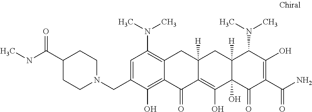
C1=C(CN2CCC(C(NC)=O)CC2)C(O)=C2C(=C1N(C)C)CC1([H])C(=C(O)C3(O)C([H])(C1)C(N(C)C)C(O)=C(C(N)=O)C3=O)C2=O
